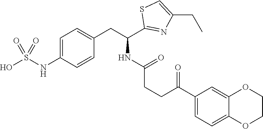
C1=C(NS(O)(=O)=O)C=CC(CC(NC(CCC(C2=CC=C3C(=C2)OCCO3)=O)=O)C2=NC(CC)=CS2)=C1
